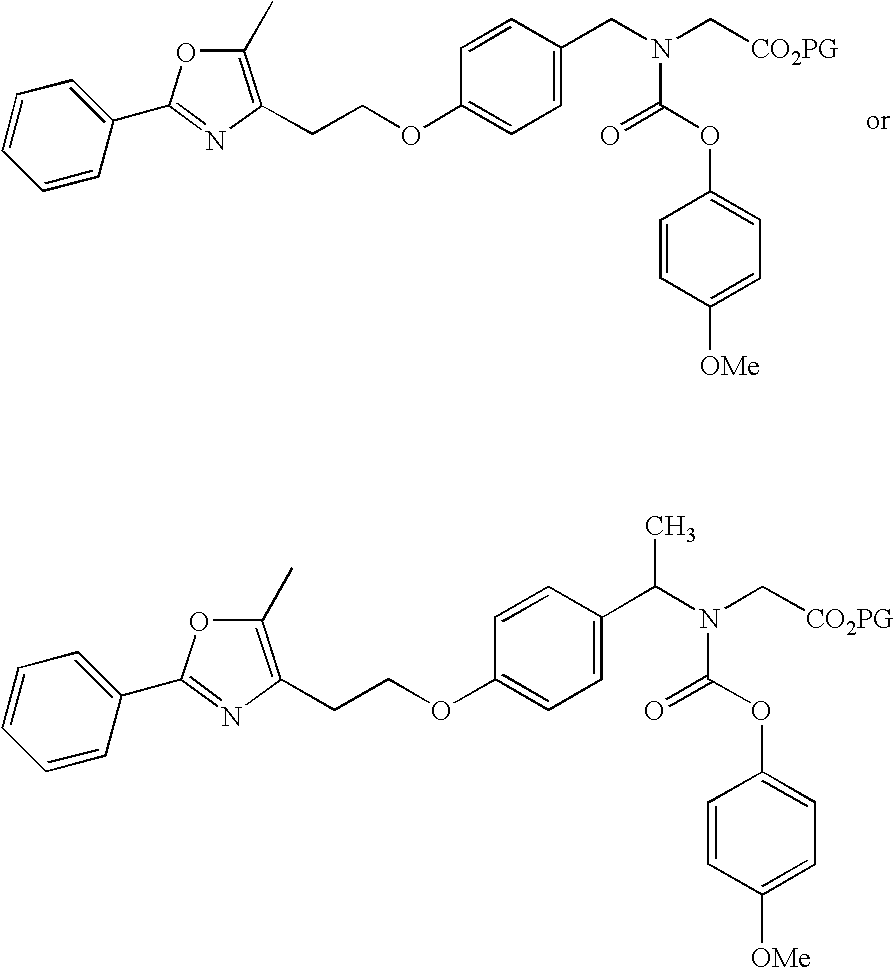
C(COC1=CC=C(CN(C[CO2PG])C(OC2=CC=C([OMe])C=C2)=O)C=C1)C1=C(C)OC(C2=CC=CC=C2)=N1.C(COC1=CC=C(C(N(C[CO2PG])C(OC2=CC=C([OMe])C=C2)=O)C)C=C1)C1=C(C)OC(C2=CC=CC=C2)=N1
